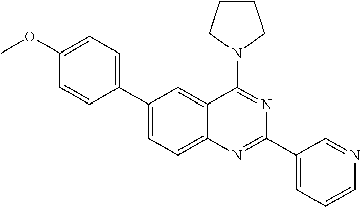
C1(C2=CC=C(OC)C=C2)=CC=C2C(=C1)C(N1CCCC1)=NC(C1=CC=CN=C1)=N2
